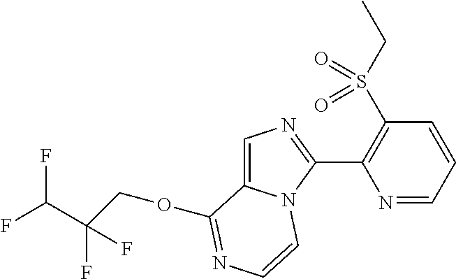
O(C1=NC=CN2C1=CN=C2C1=C(S(CC)(=O)=O)C=CC=N1)CC(F)(C(F)F)F
